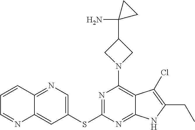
C12=NC=C(SC3=NC(N4CC(C5(N)CC5)C4)=C4C(=N3)NC(CC)=C4Cl)C=C1N=CC=C2
